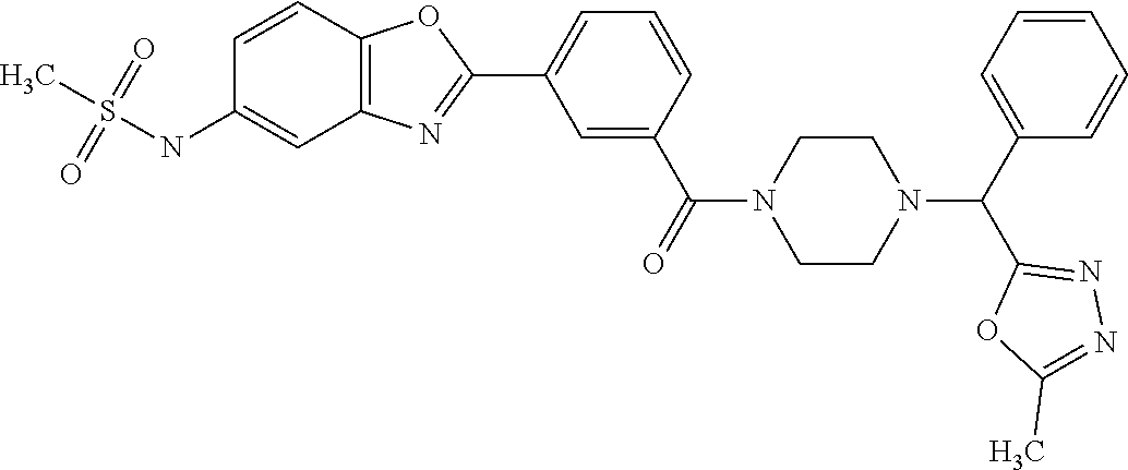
C1=CC2=C(C=C1NS(C)(=O)=O)N=C(C1=CC=CC(C(=O)N3CCN(C(C4=CC=CC=C4)C4=NN=C(C)O4)CC3)=C1)O2
